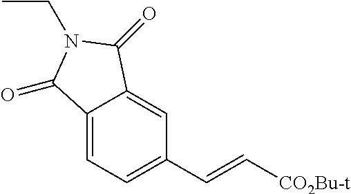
C12=CC=C(C=C[CO2Bu-t])C=C1C(=O)N(CC)C2=O
